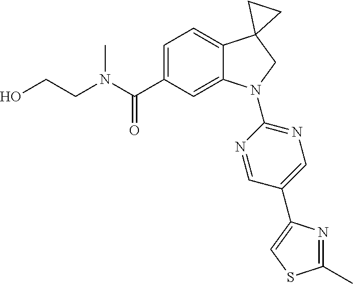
C(C1=CC=C2C(=C1)N(C1=NC=C(C3=CSC(C)=N3)C=N1)CC21CC1)(=O)N(C)CCO
